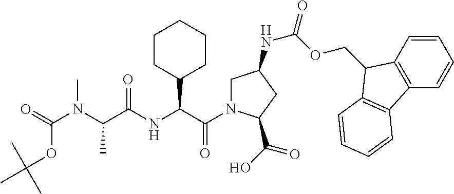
C1N(C(C(NC(C(N(C(=O)OC(C)(C)C)C)C)=O)C2CCCCC2)=O)C(C(O)=O)CC1NC(=O)OCC1C2=C(C=CC=C2)C2=C1C=CC=C2
